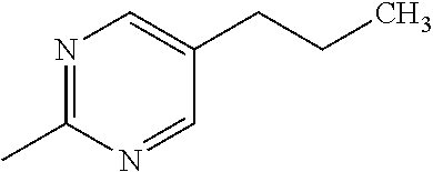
C1=NC(C)=NC=C1CCC
